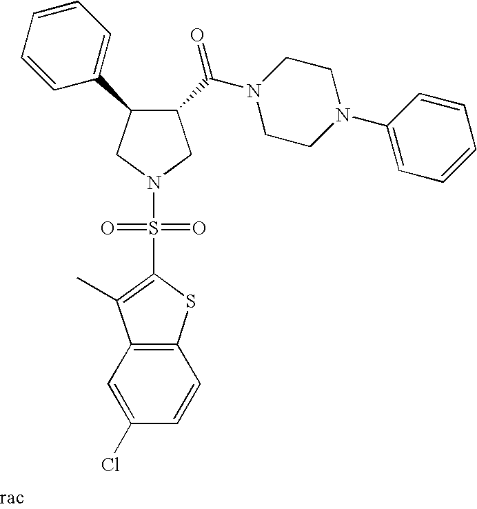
C1(C(N2CCN(C3=CC=CC=C3)CC2)=O)C(C2=CC=CC=C2)CN(S(=O)(=O)C2=C(C)C3=C(S2)C=CC(Cl)=C3)C1
